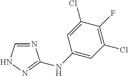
C1=NC(NC2=CC(Cl)=C(F)C(Cl)=C2)=NN1
